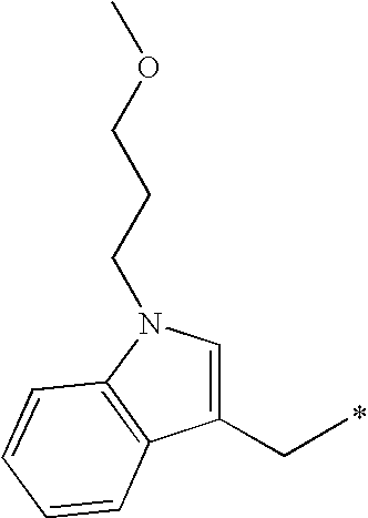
C1(CC)=CN(CCCOC)C2=C1C=CC=C2
